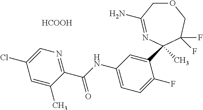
C1=C(C)C(C(NC2=CC=C(F)C(C3(C)N=C(N)COCC3(F)F)=C2)=O)=NC=C1Cl.[HCOOH]
